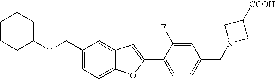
C1(COC2CCCCC2)=CC=C2C(=C1)C=C(C1=CC=C(CN3CC([COOH])C3)C=C1F)O2
